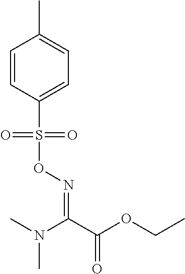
C1=CC(S(ON=C(C(OCC)=O)N(C)C)(=O)=O)=CC=C1C
